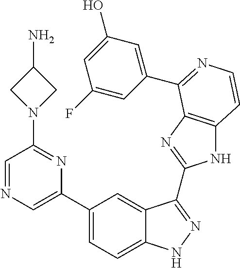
C1(C2=CN=CC(N3CC(N)C3)=N2)=CC=C2C(=C1)C(C1=NC3=C(N1)C=CN=C3C1=CC(O)=CC(F)=C1)=NN2
